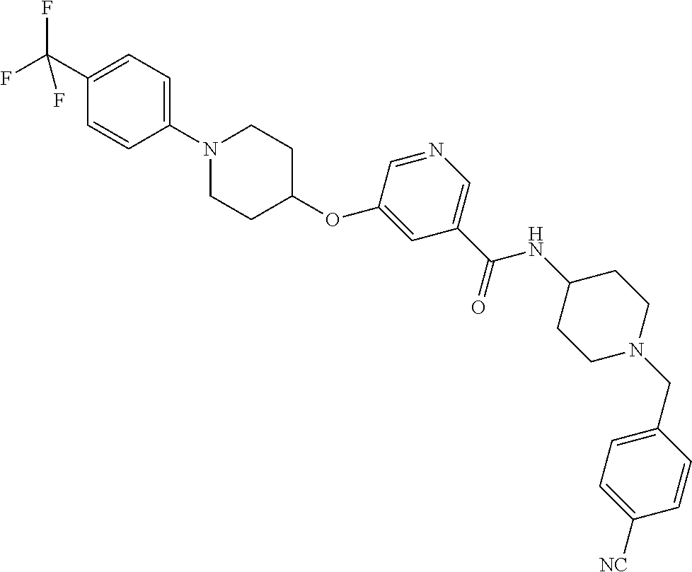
C1(C(F)(F)F)=CC=C(N2CCC(OC3=CC(C(NC4CCN(CC5=CC=C([NC])C=C5)CC4)=O)=CN=C3)CC2)C=C1
